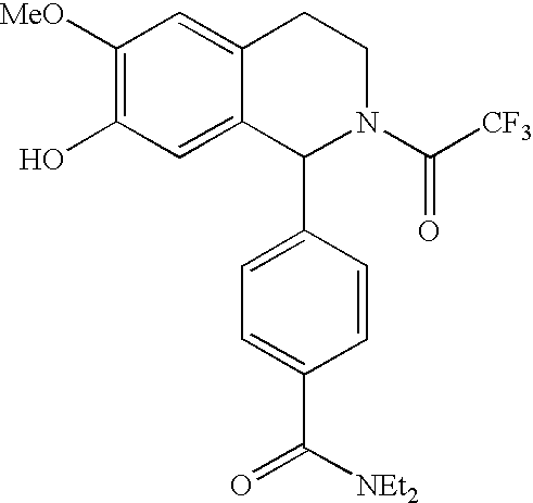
C1([MeO])=C(O)C=C2C(=C1)CCN(C([CF3])=O)C2C1=CC=C(C(=O)[NEt2])C=C1
